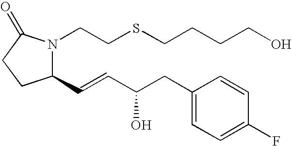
N1(CCSCCCCO)C(C=CC(CC2=CC=C(F)C=C2)O)CCC1=O
